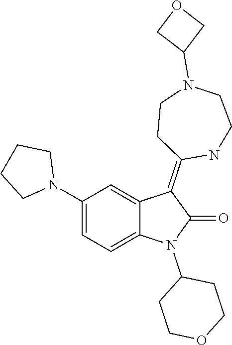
C1(N2C(=O)C(=C3CCN(C4COC4)CCN3)C3=CC(N4CCCC4)=CC=C23)CCOCC1
